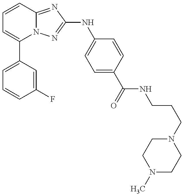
C1(C2=CC=CC(F)=C2)=CC=CC2=NC(NC3=CC=C(C(=O)NCCCN4CCN(C)CC4)C=C3)=NN12
